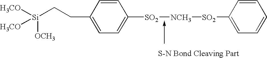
C1=CC(CC[Si]([H3CO])([H3CO])[OCH3])=CC=C1[SO2][NCH3][SO2]C1=CC=CC=C1
